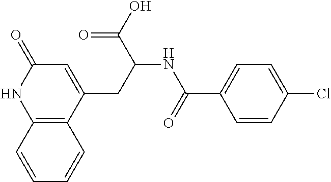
C12=C(C(CC(C(=O)O)NC(=O)C3=CC=C(Cl)C=C3)=CC(=O)N1)C=CC=C2
